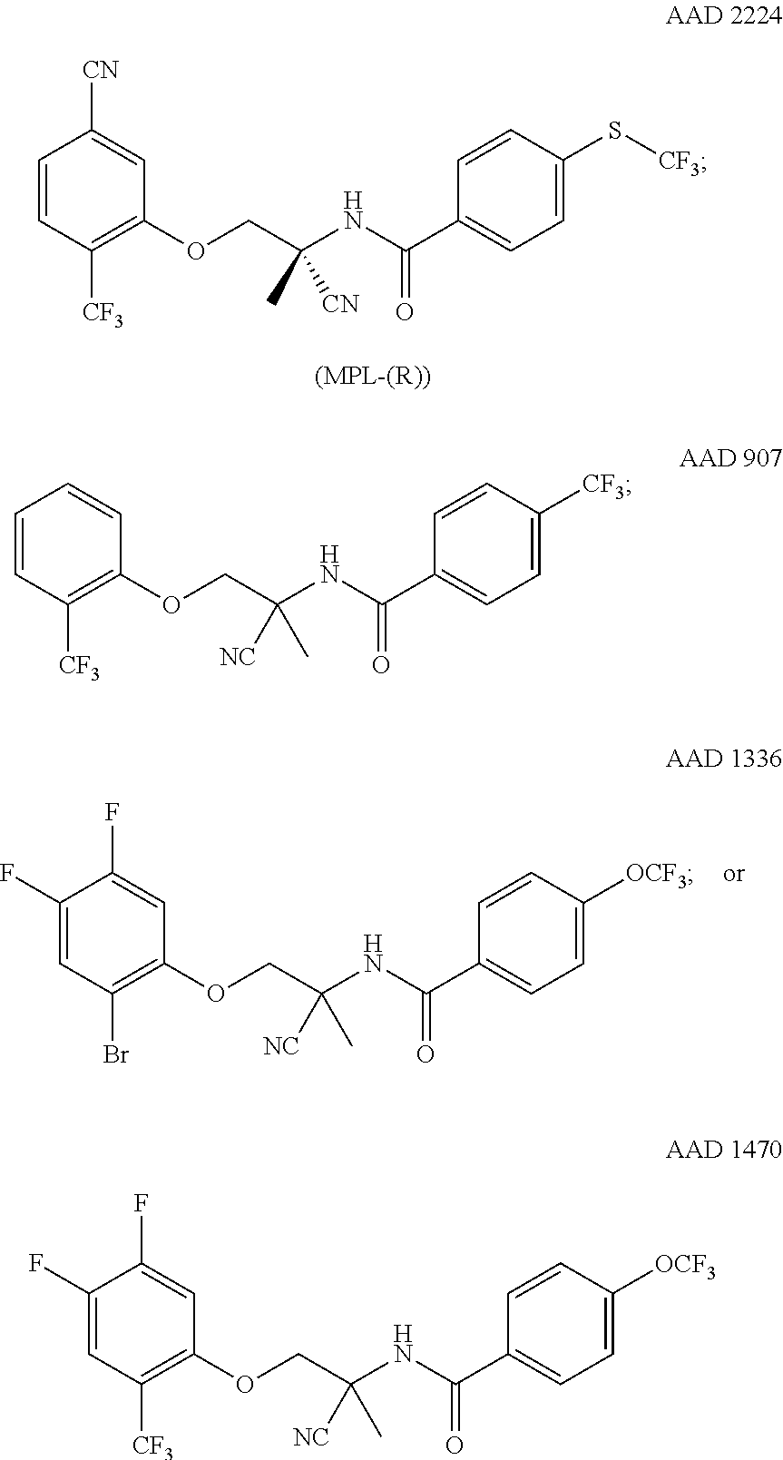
C1=CC([CF3])=C(OCC(NC(C2=CC=C([CF3])C=C2)=O)(C)[NC])C=C1.C1(F)=CC(Br)=C(OCC(NC(C2=CC=C([OCF3])C=C2)=O)(C)[NC])C=C1F.C1(F)=CC([CF3])=C(OCC(NC(C2=CC=C([OCF3])C=C2)=O)(C)[NC])C=C1F.C1=CC([CF3])=C(OCC(NC(C2=CC=C(S[CF3])C=C2)=O)([CN])C)C=C1[CN].[(MPL-(R))]
